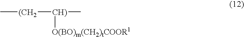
C[(CH2][CH)](C)[O(BO)m(CH2)tCOOR1]
